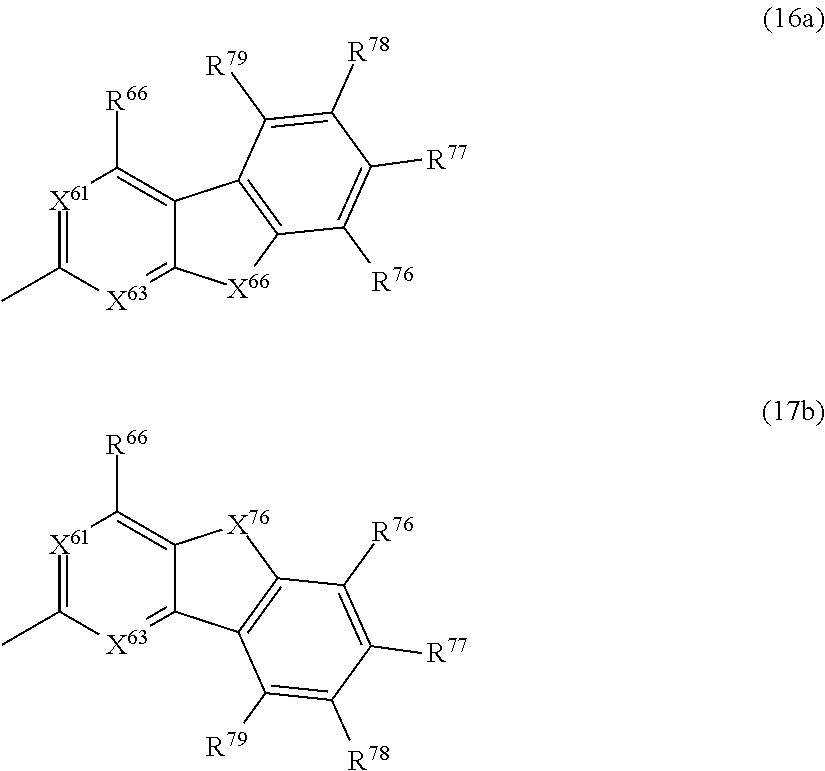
[X61]1=C(C)[X63]=C2C(=C1[R66])C1=C([X66]2)C([R76])=C([R77])C([R78])=C1[R79].[X61]1=C(C)[X63]=C2C(=C1[R66])[X76]C1=C2C([R79])=C([R78])C([R77])=C1[R76]
